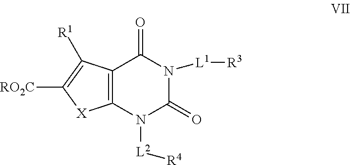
C12=C(N([L2][R4])C(=O)N([L1][R3])C1=O)[X]C([RO2C])=C2[R1]
